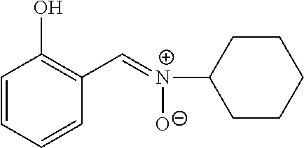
C1=CC=CC(C=[N+]([O-])C2CCCCC2)=C1O
